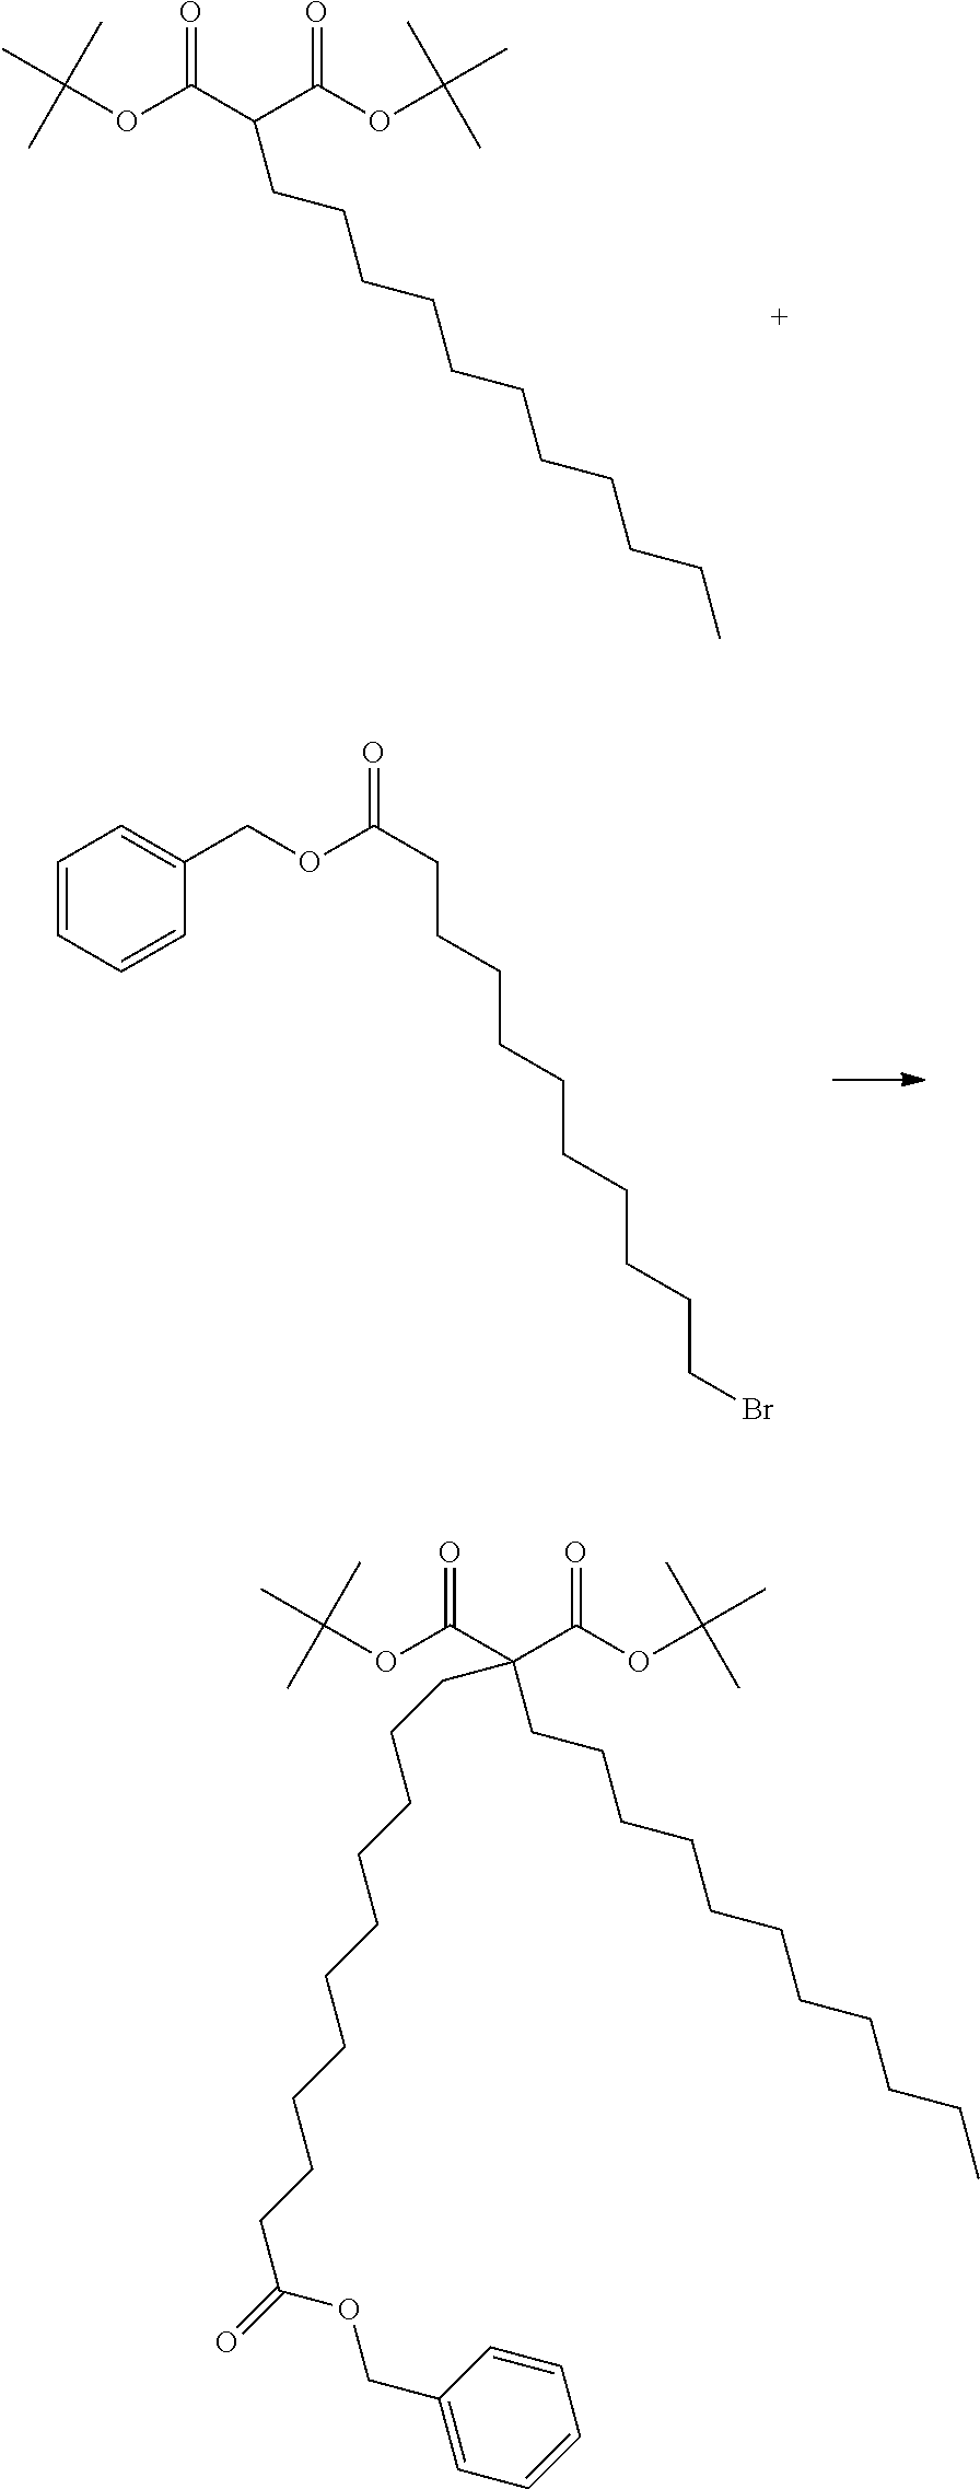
CC(OC(=O)C(C(=O)OC(C)(C)C)CCCCCCCCCCC)(C)C.C1=CC=CC(COC(CCCCCCCCCCBr)=O)=C1.CC(OC(=O)C(C(=O)OC(C)(C)C)(CCCCCCCCCCC)CCCCCCCCCCC(=O)OCC1=CC=CC=C1)(C)C
